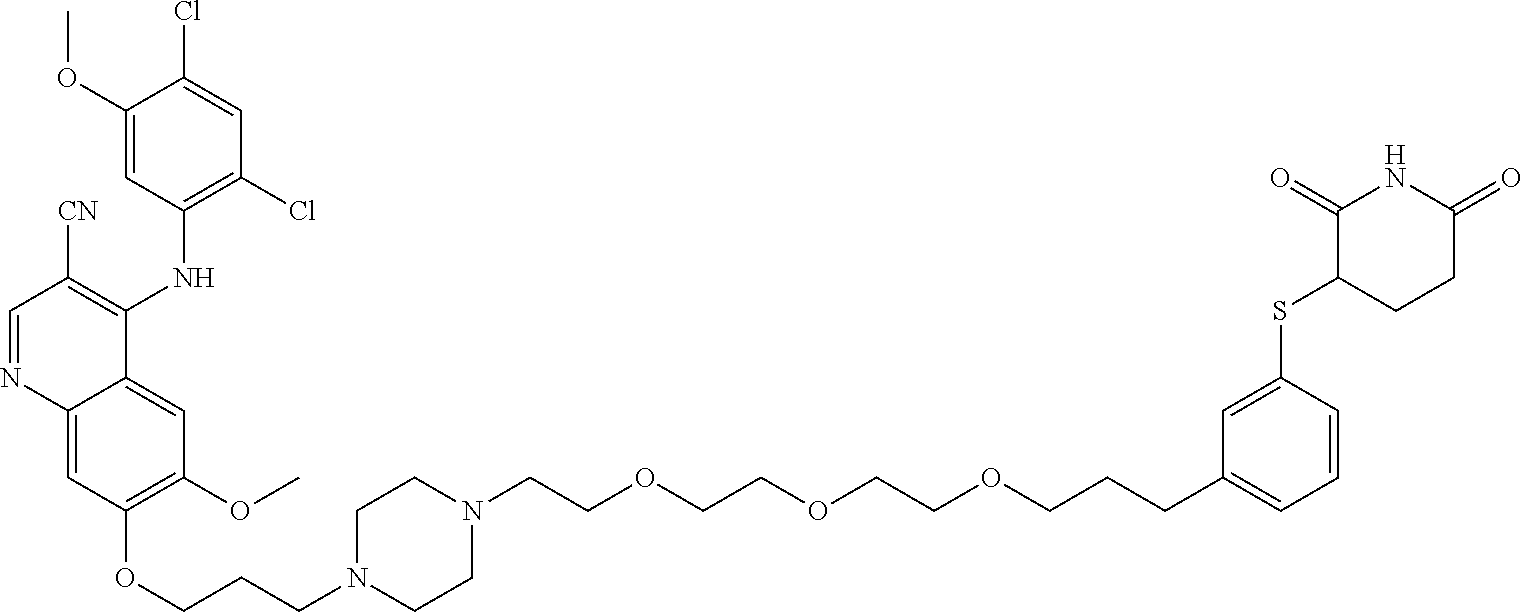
C(COCCOCCOCCCC1=CC=CC(SC2CCC(=O)NC2=O)=C1)N1CCN(CCCOC2=C(OC)C=C3C(=C2)N=CC([CN])=C3NC2=C(Cl)C=C(Cl)C(OC)=C2)CC1
